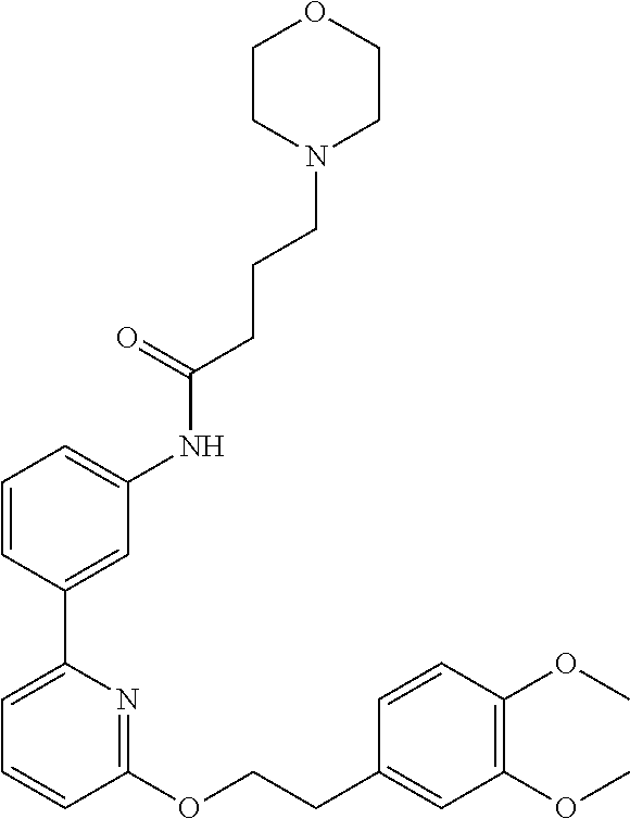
C1=CC(C2=CC=CC(OCCC3=CC(OC)=C(OC)C=C3)=N2)=CC(NC(CCCN2CCOCC2)=O)=C1
